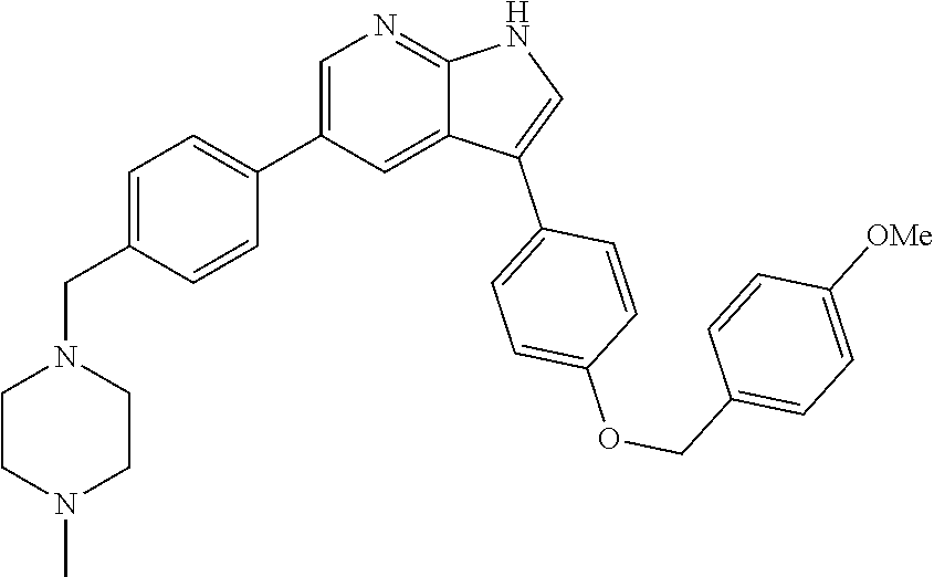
C1=C(C2=CC=C(CN3CCN(C)CC3)C=C2)C=C2C(=N1)NC=C2C1=CC=C(OCC2=CC=C([OMe])C=C2)C=C1
